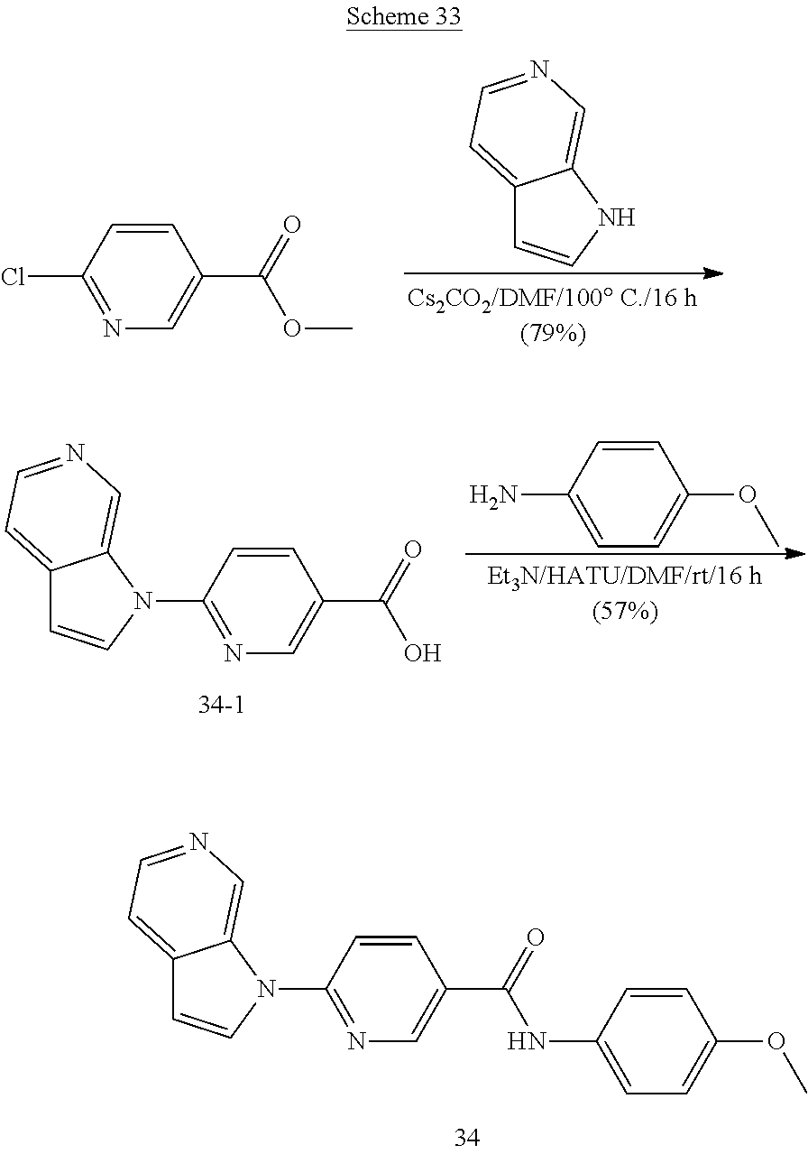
C1=CC(Cl)=NC=C1C(=O)OC.C12=CC=NC=C1NC=C2.C12=CC=NC=C1N(C1=NC=C(C(=O)NC3=CC=C(OC)C=C3)C=C1)C=C2.C12=CC=NC=C1N(C1=NC=C(C(=O)O)C=C1)C=C2.C1(N)=CC=C(OC)C=C1
